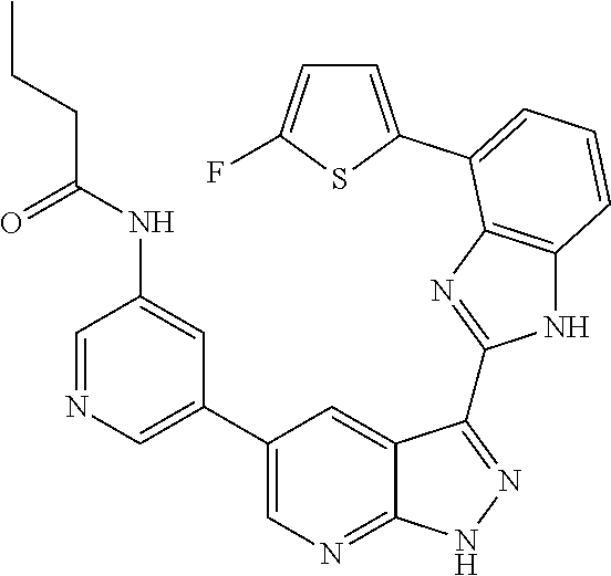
C1=NC=C(C2=CN=C3C(=C2)C(C2=NC4=C(N2)C=CC=C4C2=CC=C(F)S2)=NN3)C=C1NC(CCC)=O
